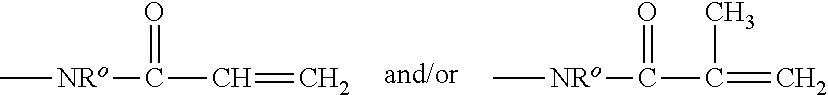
C[NRo]C(C=C)=O.C[NRo]C(C(=C)C)=O
